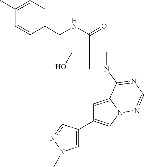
C1=C2N(C=C1C1=CN(C)N=C1)N=CN=C2N1CC(CO)(C(NCC2=CC=C(C)C=C2)=O)C1
